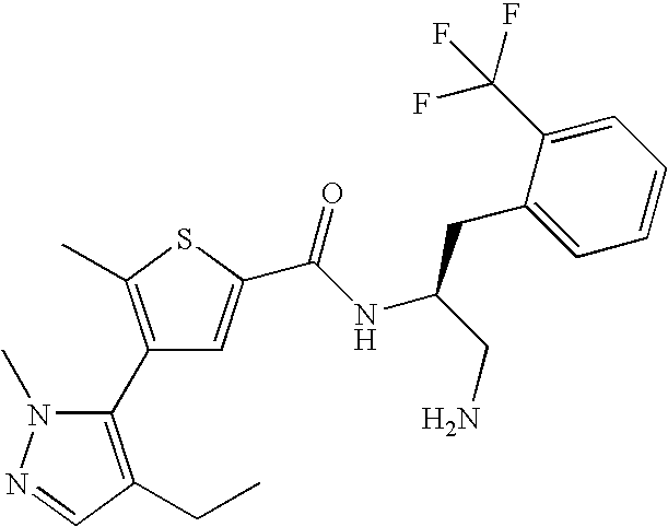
C1(C2=C(C)SC(C(NC(CN)CC3=CC=CC=C3C(F)(F)F)=O)=C2)=C(CC)C=NN1C
